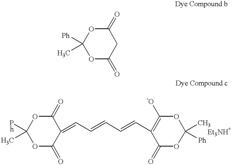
O1C([Ph])(C)OC(=O)CC1=O.O1C([Ph])(C)OC(=O)C(=CC=CC=CC2=C([-O])OC(C)([Ph])OC2=O)C1=O
